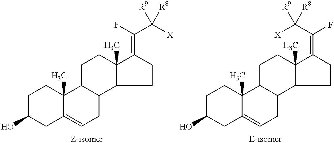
C1C(O)CC2=CCC3C(C2(C)C1)CCC1(C)C3CCC1=C(F)C([X])([R8])[R9].C1C(O)CC2=CCC3C(C2(C)C1)CCC1(C)C3CCC1=C(C([X])([R8])[R9])F
